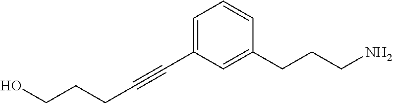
C(CCC#CC1=CC=CC(CCCN)=C1)O
